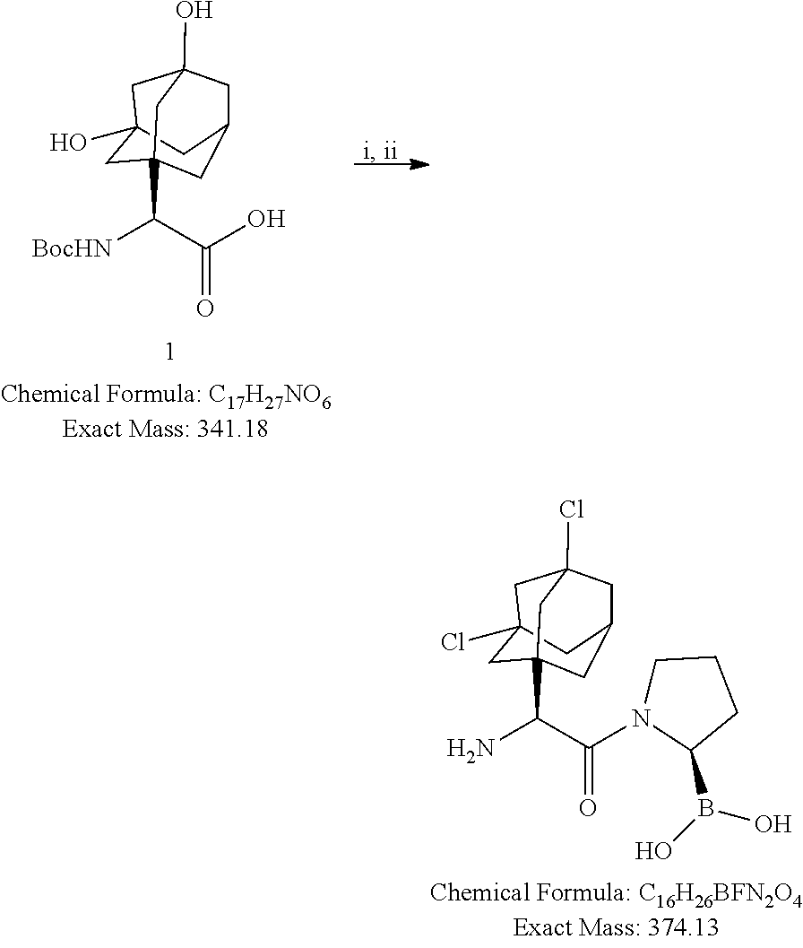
C1C2(Cl)CC3(C(N)C(N4C(B(O)O)CCC4)=O)CC(CC1(Cl)C3)C2.C1C2(O)CC3(C([BocHN])C(O)=O)CC(CC1(O)C3)C2
